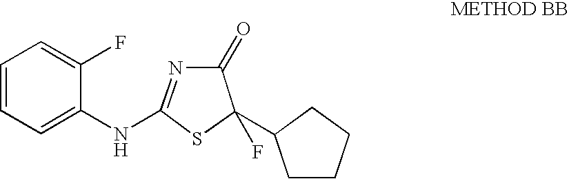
C1=CC=C(NC2=NC(=O)C(F)(C3CCCC3)S2)C(F)=C1
